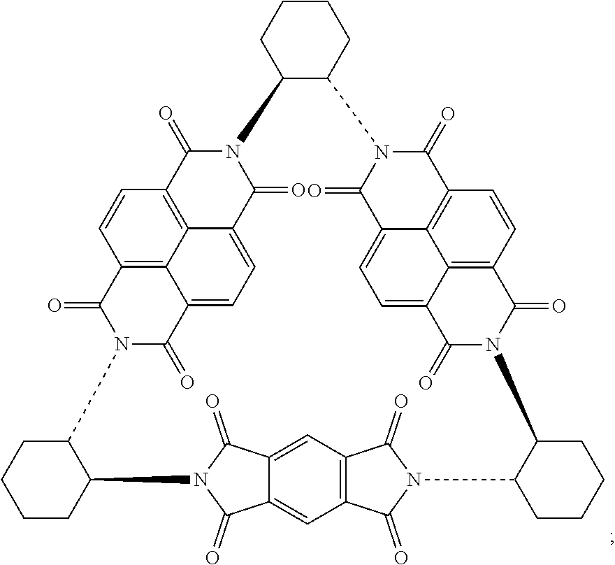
C12C(CCCC1)N1C(=O)C3=C4C(=CC=C5C4=C(C=C3)C(=O)N(C5=O)C3C(N4C(=O)C5=CC=C6C7=C(C(=O)N(C8C(CCCC8)N8C(=O)C9=C(C=C%10C(=C9)C(=O)N2C%10=O)C8=O)C6=O)C=CC(=C75)C4=O)CCCC3)C1=O
